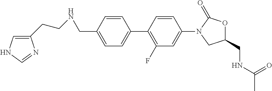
C1=C(CNCCC2=CNC=N2)C=CC(C2=C(F)C=C(N3CC(CNC(=O)C)OC3=O)C=C2)=C1
